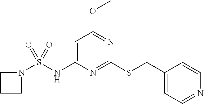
C1(SCC2=CC=NC=C2)=NC(NS(N2CCC2)(=O)=O)=CC(OC)=N1
